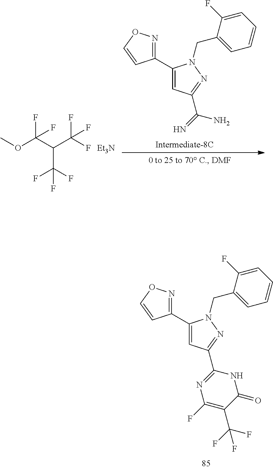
C1(C2=NOC=C2)=CC(C(=N)N)=NN1CC1=CC=CC=C1F.O(C(C(C(F)(F)F)C(F)(F)F)(F)F)C.[Et3N].C1(C2=NOC=C2)=CC(C2=NC(F)=C(C(F)(F)F)C(=O)N2)=NN1CC1=CC=CC=C1F
